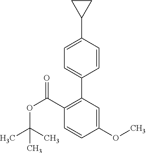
C1(C(=O)OC(C)(C)C)=C(C2=CC=C(C3CC3)C=C2)C=C(OC)C=C1
